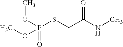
COP(=O)(SCC(NC)=O)OC
